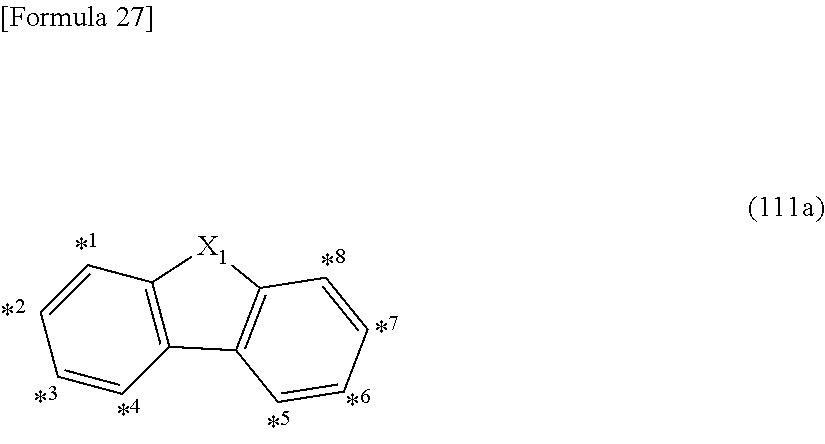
C12=C(C=CC=C1)[X1]C1=C2C=CC=C1
